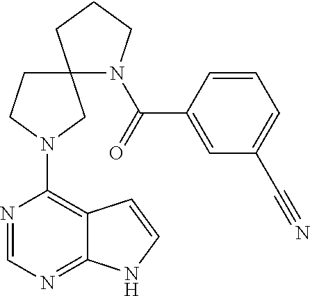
N1=CN=C2C(=C1N1CC3(N(C(C4=CC(C#N)=CC=C4)=O)CCC3)CC1)C=CN2
